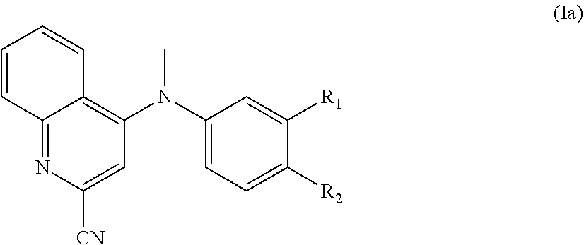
C1=CC2=NC([CN])=CC(N(C3=CC=C([R2])C([R1])=C3)C)=C2C=C1
